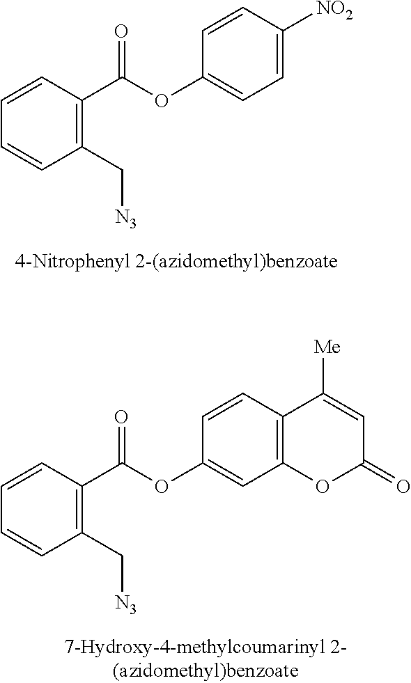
C1(C[N3])=C(C(=O)OC2=CC=C([NO2])C=C2)C=CC=C1.C1(C[N3])=C(C(=O)OC2=CC3=C(C=C2)C([Me])=CC(=O)O3)C=CC=C1
